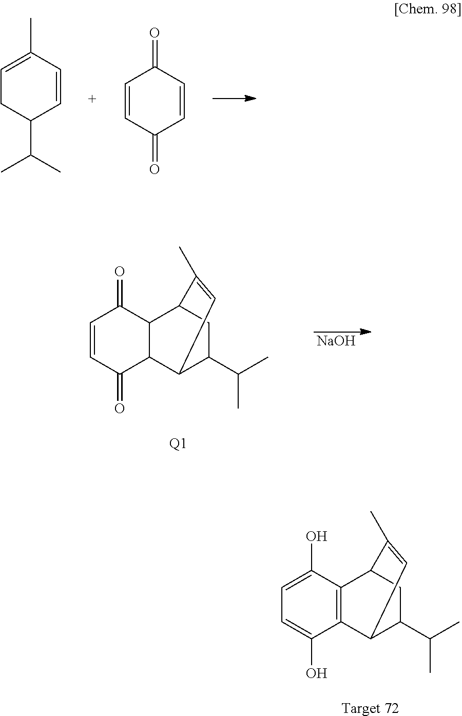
C1=C(C)C=CC(C(C)C)C1.C1=CC(=O)C=CC1=O.C1=C(O)C2=C(C(O)=C1)C1C(C(C)C)CC2C(C)=C1.[Target 72].C1=CC(=O)C2C(C1=O)C1CC(C(C)C)C2C=C1C.[Q1].[NaOH]
